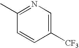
C1=CC([CF3])=CN=C1C
